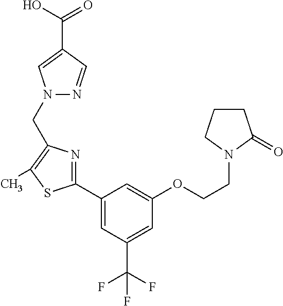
C1(C2=CC(C(F)(F)F)=CC(OCCN3C(=O)CCC3)=C2)=NC(CN2N=CC(C(O)=O)=C2)=C(C)S1
